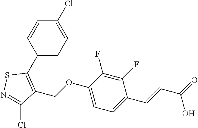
C1(C2=C(COC3=CC=C(C=CC(O)=O)C(F)=C3F)C(Cl)=NS2)=CC=C(Cl)C=C1
